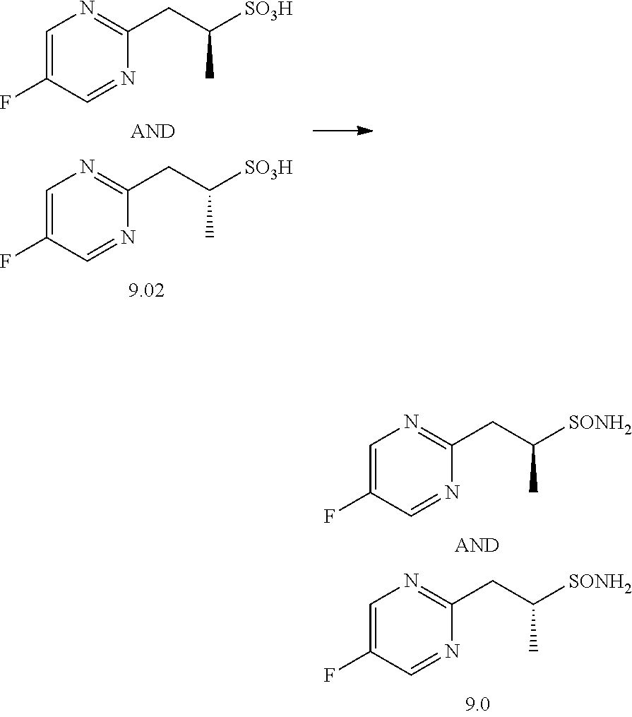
C1=C(F)C=NC(CC([SO3H])C)=N1.C1=C(F)C=NC(CC([SO3H])C)=N1.C1=C(F)C=NC(CC([SONH2])C)=N1.C1=C(F)C=NC(CC([SONH2])C)=N1
